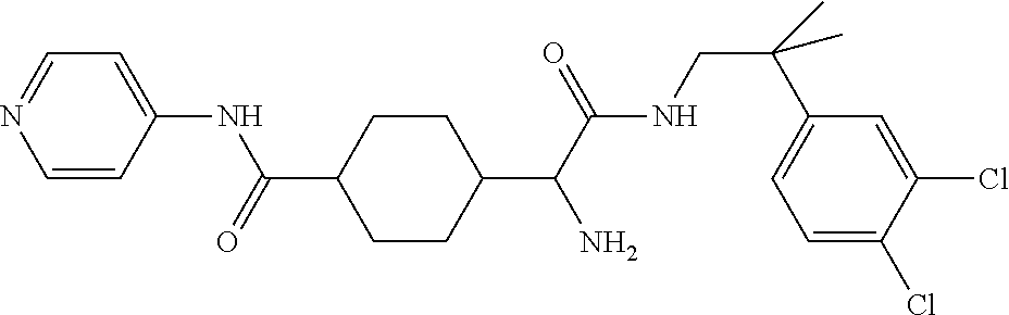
C1(C(C(NCC(C2=CC=C(Cl)C(Cl)=C2)(C)C)=O)N)CCC(C(=O)NC2=CC=NC=C2)CC1
